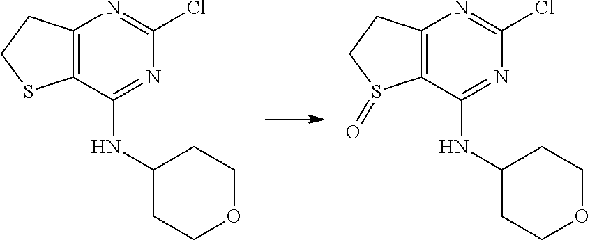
C12=C(C(NC3CCOCC3)=NC(Cl)=N1)SCC2.C12=C(C(NC3CCOCC3)=NC(Cl)=N1)S(=O)CC2
